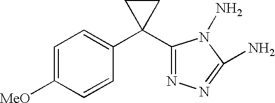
C1=C([MeO])C=CC(C2(C3=NN=C(N)N3N)CC2)=C1
